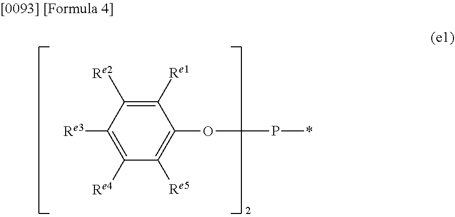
C1([Re4])=C([Re3])C([Re2])=C([Re1])C(OCP*)=C1[Re5]
